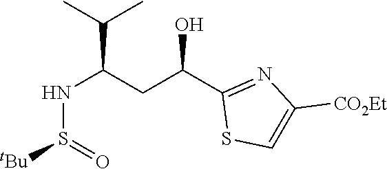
OC(C1=NC([CO2Et])=CS1)CC(NS([tBu])=O)C(C)C
